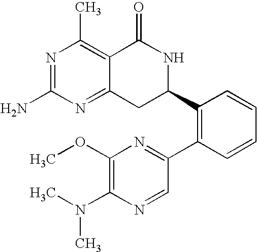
N1=C(N)N=C2C(=C1C)C(=O)NC(C1=C(C3=NC(OC)=C(N(C)C)N=C3)C=CC=C1)C2
